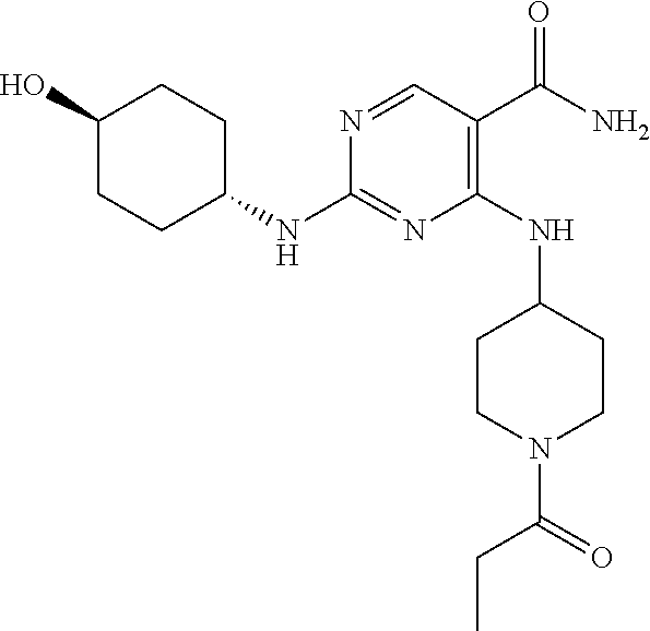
C1(O)CCC(NC2=NC(NC3CCN(C(=O)CC)CC3)=C(C(N)=O)C=N2)CC1
